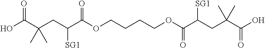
OC(C(CC(C(OCCCCOC(C(CC(C(O)=O)(C)C)[SG1])=O)=O)[SG1])(C)C)=O
